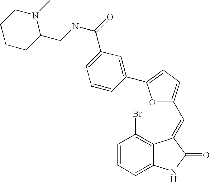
C1=CC=C2C(=C1Br)C(=CC1=CC=C(C3=CC(C(=O)NCC4N(C)CCCC4)=CC=C3)O1)C(=O)N2
